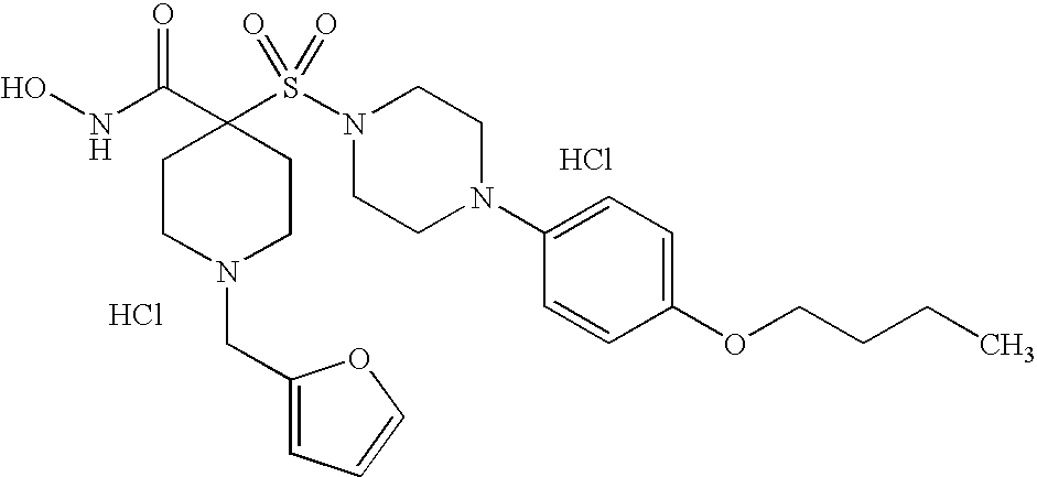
Cl.ONC(C1(S(N2CCN(C3=CC=C(OCCCC)C=C3)CC2)(=O)=O)CCN(CC2=CC=CO2)CC1)=O.Cl
